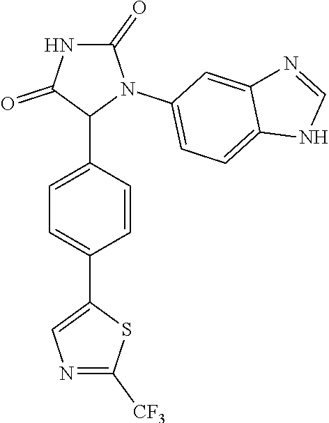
C1=C(C2N(C3=CC=C4C(=C3)N=CN4)C(=O)NC2=O)C=CC(C2=CN=C([CF3])S2)=C1
